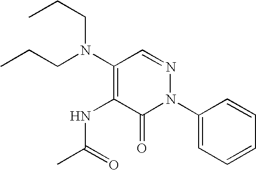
C1(N(CCC)CCC)=C(NC(C)=O)C(=O)N(C2=CC=CC=C2)N=C1
